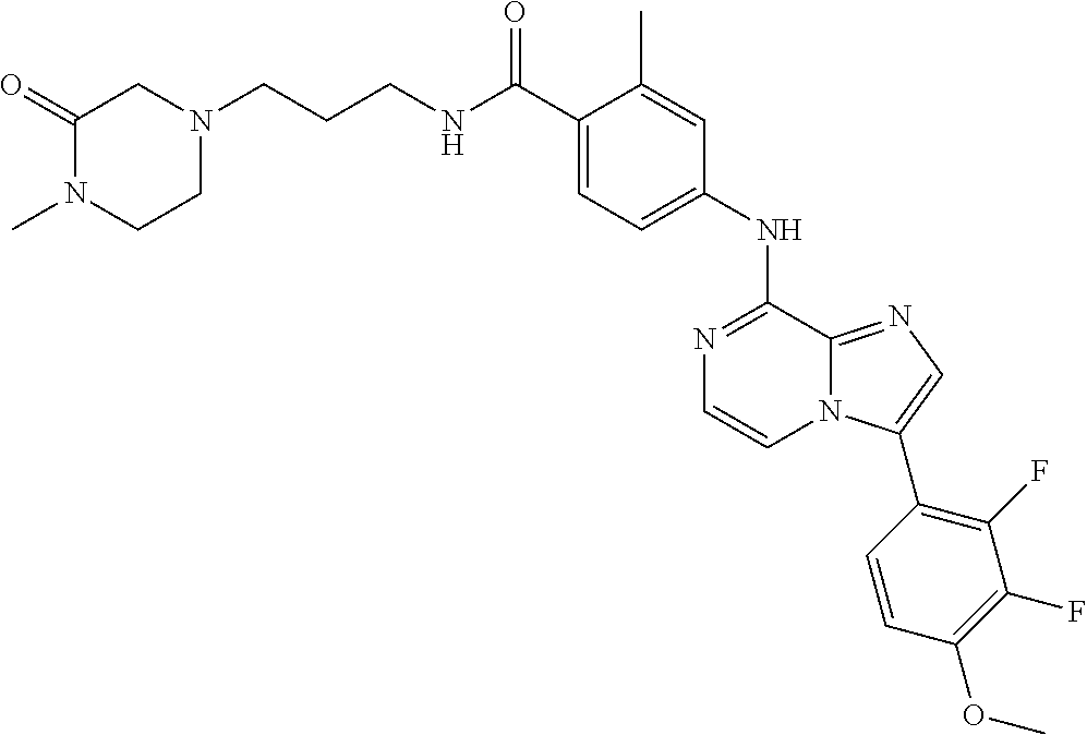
N1=C(NC2=CC=C(C(NCCCN3CC(=O)N(C)CC3)=O)C(C)=C2)C2=NC=C(C3=C(F)C(F)=C(OC)C=C3)N2C=C1
